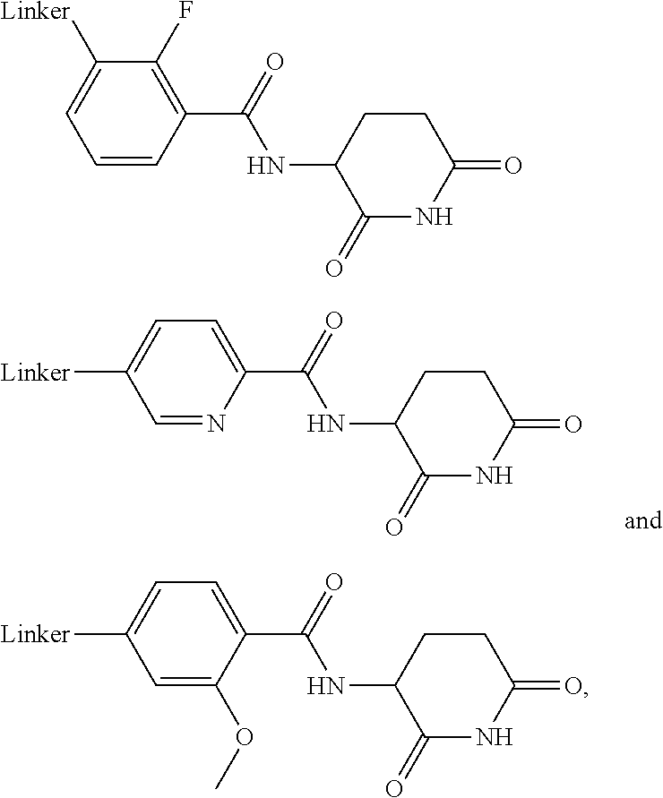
C1(C(NC2C(=O)NC(=O)CC2)=O)=CC=C([Linker])C=N1.C1(C(NC2C(=O)NC(=O)CC2)=O)=C(F)C([Linker])=CC=C1.C1(C(NC2C(=O)NC(=O)CC2)=O)=CC=C([Linker])C=C1OC
